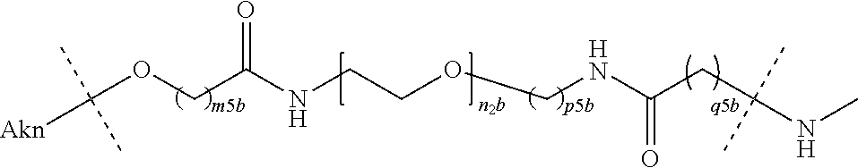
O(CCNC(COC([Akn])(C)C)=O)CNC(CC(NC)(C)C)=O
